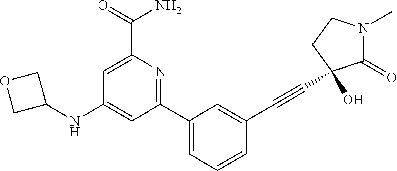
C1(NC2COC2)=CC(C2=CC=CC(C#CC3(O)C(=O)N(C)CC3)=C2)=NC(C(=O)N)=C1
